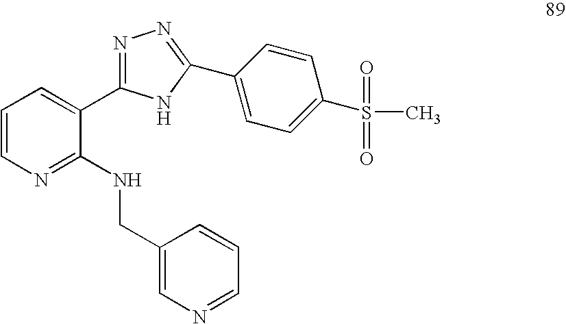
C1=CN=C(NCC2=CN=CC=C2)C(C2=NN=C(C3=CC=C(S(C)(=O)=O)C=C3)N2)=C1
